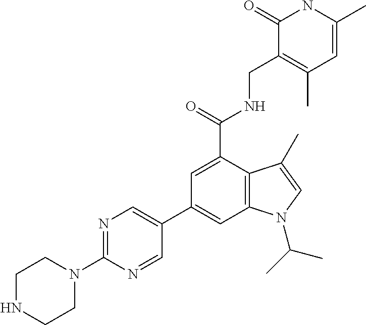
C1=C(C(NCC2=C(C)C=C(C)NC2=O)=O)C2=C(C=C1C1=CN=C(N3CCNCC3)N=C1)N(C(C)C)C=C2C
